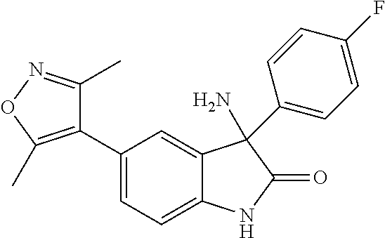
C1(C2=C(C)ON=C2C)=CC=C2C(=C1)C(N)(C1=CC=C(F)C=C1)C(=O)N2
